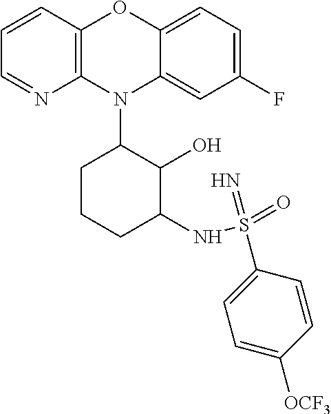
N1(C2CCCC(NS(=O)(=N)C3=CC=C([OCF3])C=C3)C2O)C2=C(C=CC=N2)OC2=CC=C(F)C=C12
